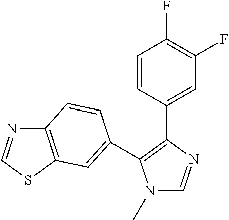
N1(C)C=NC(C2=CC(F)=C(F)C=C2)=C1C1=CC2=C(N=CS2)C=C1
